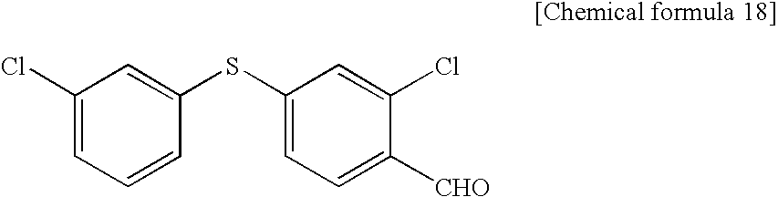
C1(Cl)=CC=CC(SC2=CC=C([CHO])C(Cl)=C2)=C1
